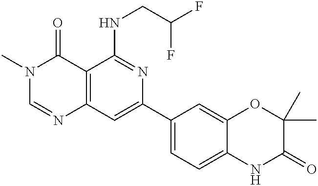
C12=C(C=C(C3=CC=C4C(=C3)OC(C)(C)C(=O)N4)N=C1NCC(F)F)N=CN(C)C2=O
